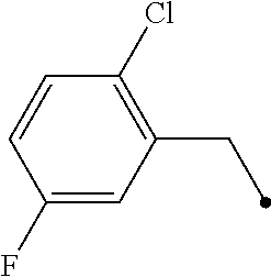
C1=C(F)C=CC(Cl)=C1CC
